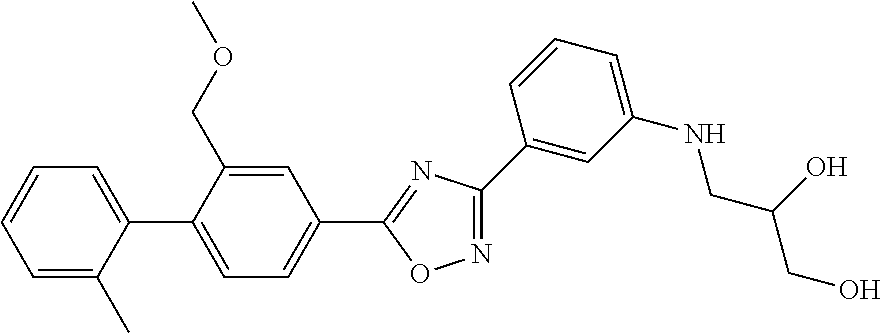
C1=C(C)C(C2=CC=C(C3=NC(C4=CC(NCC(CO)O)=CC=C4)=NO3)C=C2COC)=CC=C1
